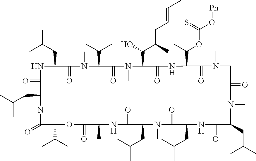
O=C1NC(CC(C)C)C(=O)N(C)C(C(C)C)C(=O)N(C)C(C(C(C)CC=CC)O)C(=O)NC(C(C)OC(O[Ph])=S)C(=O)N(C)CC(=O)N(C)C(CC(C)C)C(=O)NC(CC(C)C)C(=O)N(C)C(CC(C)C)C(=O)NC(C)C(=O)OC(C(C)C)C(=O)N(C)C1CC(C)C
